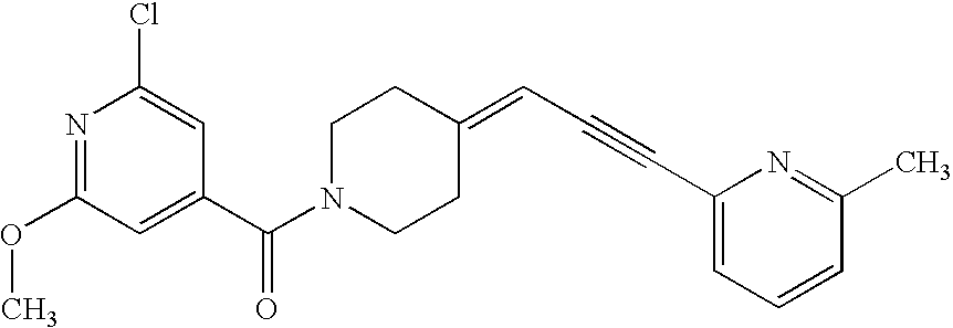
N1=C(OC)C=C(C(N2CCC(=CC#CC3=CC=CC(C)=N3)CC2)=O)C=C1Cl
